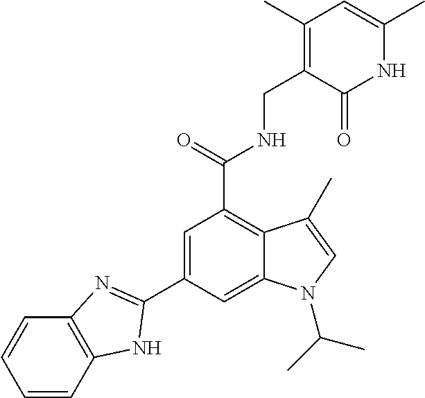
C1=C2C(=C(C(NCC3=C(C)C=C(C)NC3=O)=O)C=C1C1=NC3=C(C=CC=C3)N1)C(C)=CN2C(C)C
